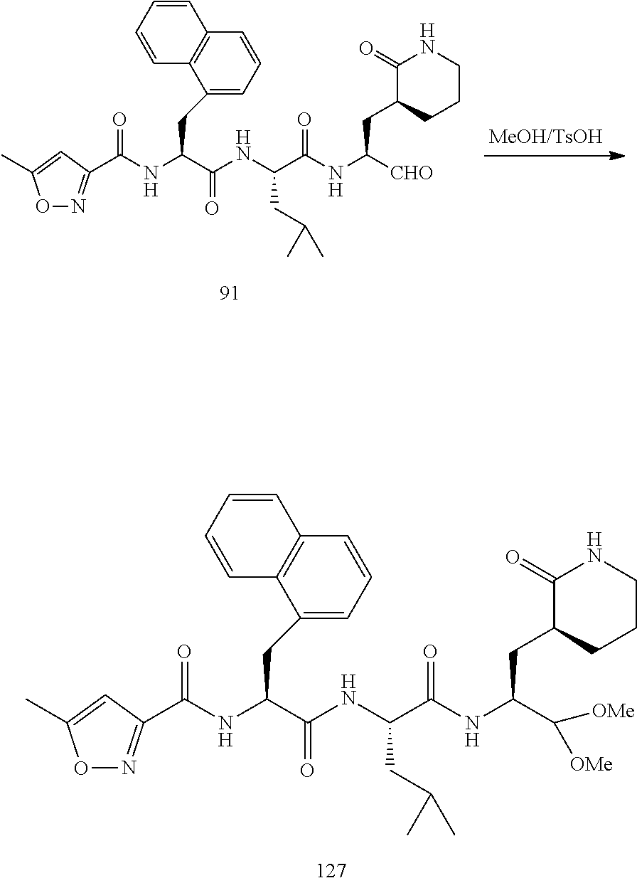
C1(=O)C(CC(C([OMe])[OMe])NC(=O)C(CC(C)C)NC(=O)C(NC(=O)C2=NOC(C)=C2)CC2=CC=CC3=C2C=CC=C3)CCCN1.C1(=O)C(CC([CHO])NC(=O)C(CC(C)C)NC(=O)C(NC(=O)C2=NOC(C)=C2)CC2=CC=CC3=C2C=CC=C3)CCCN1
